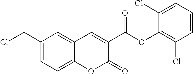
C1(CCl)=CC=C2C(=C1)C=C(C(OC1=C(Cl)C=CC=C1Cl)=O)C(=O)O2
